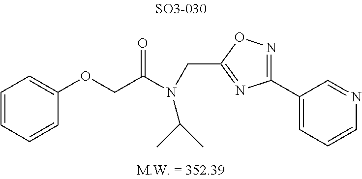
C1(OCC(N(C(C)C)CC2=NC(C3=CC=CN=C3)=NO2)=O)=CC=CC=C1
